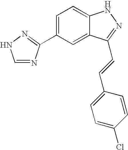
C1=NC(C2=CC=C3C(=C2)C(C=CC2=CC=C(Cl)C=C2)=NN3)=NN1
